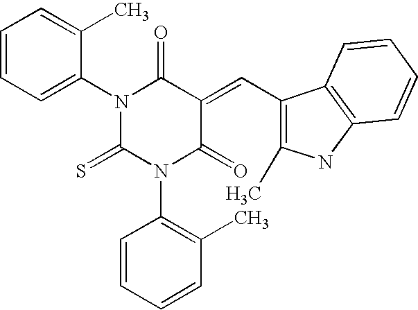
S=C1N(C2=C(C)C=CC=C2)C(=O)C(=CC2=C(C)NC3=C2C=CC=C3)C(=O)N1C1=CC=CC=C1C
